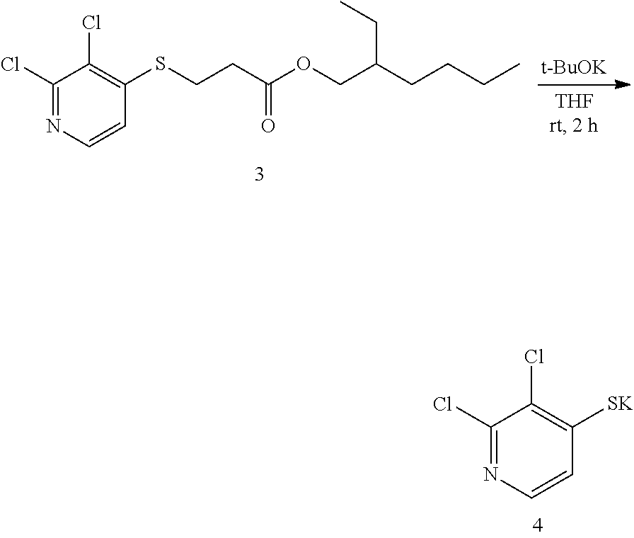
[t-BuOK].C1(Cl)=C(SCCC(=O)OCC(CCCC)CC)C=CN=C1Cl.C1(Cl)=C([SK])C=CN=C1Cl
